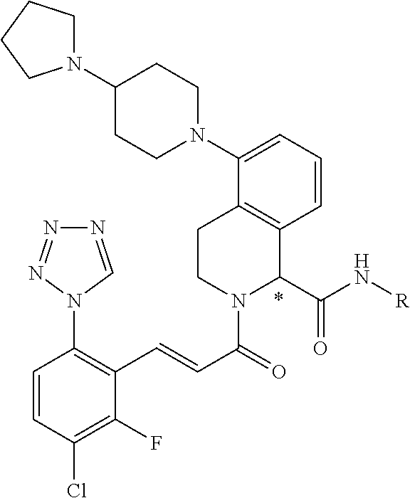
[R]NC(=O)C1C2=C(CCN1C(=O)C=CC1=C(N3N=NN=C3)C=CC(Cl)=C1F)C(N1CCC(N3CCCC3)CC1)=CC=C2
